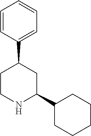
C1=CC(C2CCNC(C3CCCCC3)C2)=CC=C1
